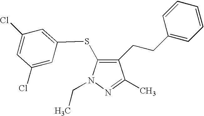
C1(CCC2=CC=CC=C2)=C(SC2=CC(Cl)=CC(Cl)=C2)N(CC)N=C1C
